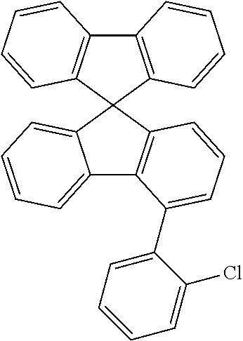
C12=C(C3(C4=C1C=CC=C4)C1=CC=CC=C1C1=C3C=CC=C1C1=CC=CC=C1Cl)C=CC=C2
